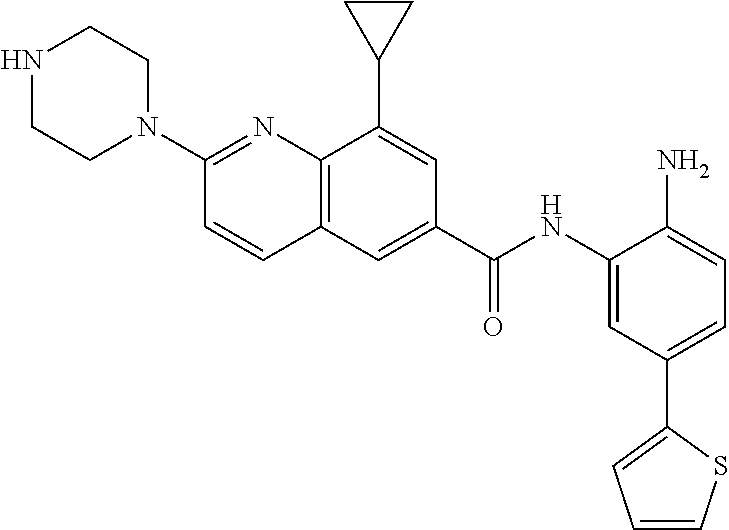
N1CCN(C2=NC3=C(C=C2)C=C(C(NC2=CC(C4=CC=CS4)=CC=C2N)=O)C=C3C2CC2)CC1
